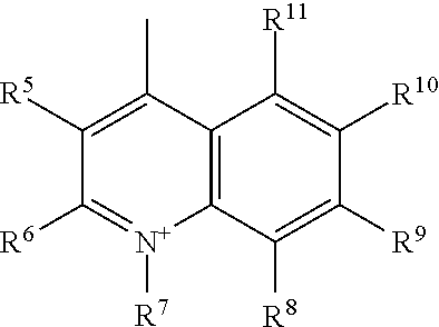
C12=C(C([R8])=C([R9])C([R10])=C1[R11])[N+]([R7])=C([R6])C([R5])=C2C
